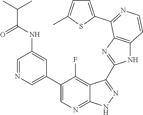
C1=NC=C(C2=CN=C3C(=C2F)C(C2=NC4=C(N2)C=CN=C4C2=CC=C(C)S2)=N[N H]3)C=C1NC(C(C)C)=O
